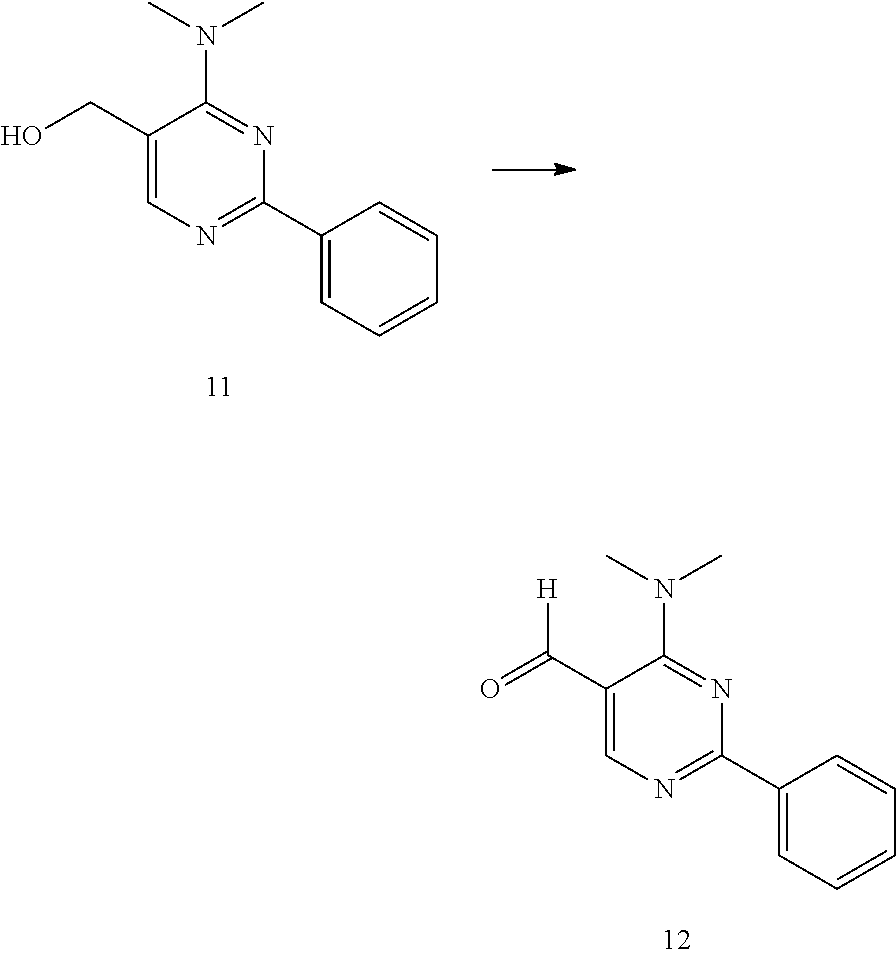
C1(C(=O)[H])=CN=C(C2=CC=CC=C2)N=C1N(C)C.C1(CO)=CN=C(C2=CC=CC=C2)N=C1N(C)C
